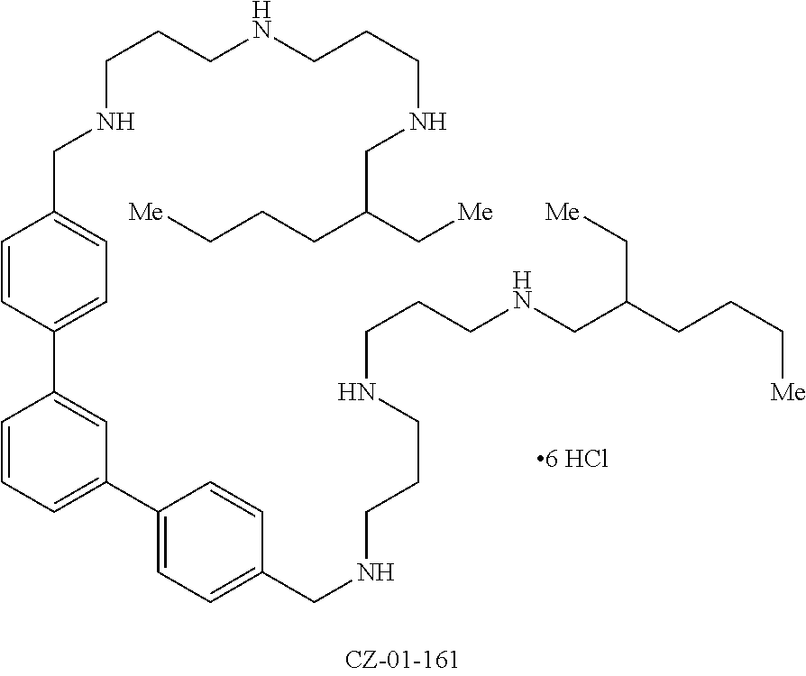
C1=CC(C2=CC(C3=CC=C(CNCCCNCCCNCC(CCC[Me])C[Me])C=C3)=CC=C2)=CC=C1CNCCCNCCCNCC(CCC[Me])C[Me]
